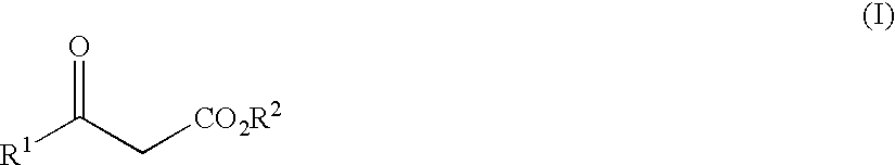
[R1]C(C[CO2R2])=O
